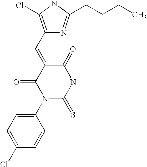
O=C1C(=CC2=C(Cl)NC(CCCC)=N2)C(=O)N(C2=CC=C(Cl)C=C2)C(=S)N1
